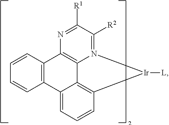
C12=C(C=CC=C1)C1=C3C4=C(C=CC=C24)[Ir]([L])N3=C([R2])C([R1])=N1
